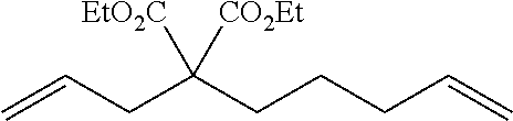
C=CCC(CCCC=C)([EtO2C])[CO2Et]
